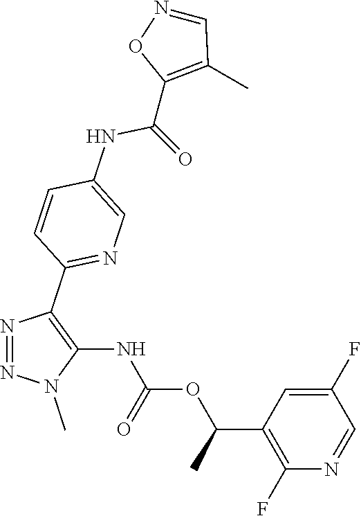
N1=NN(C)C(NC(OC(C2=C(F)N=CC(F)=C2)C)=O)=C1C1=NC=C(NC(C2=C(C)C=NO2)=O)C=C1
